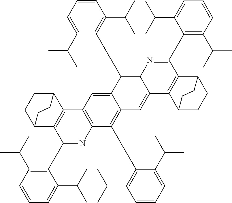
C1=CC(C(C)C)=C(C2=NC3=C(C4=C2C2CCC4CC2)C=C2C(=C3C3=C(C(C)C)C=CC=C3C(C)C)C=C3C(=C2C2=C(C(C)C)C=CC=C2C(C)C)N=C(C2=C(C(C)C)C=CC=C2C(C)C)C2=C3C3CCC2CC3)C(C(C)C)=C1
